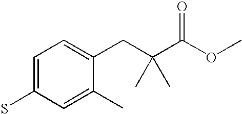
C1=C(S)C=C(C)C(CC(C(OC)=O)(C)C)=C1
